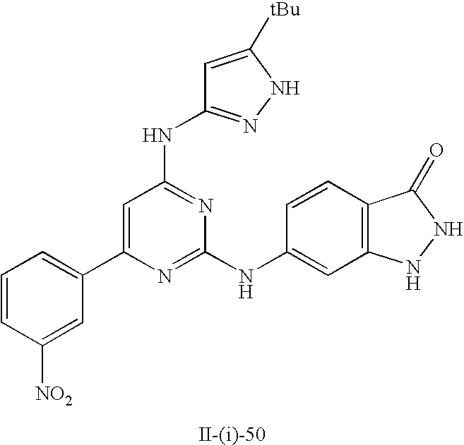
C1=C(C2=CC=CC([NO2])=C2)N=C(NC2=CC3=C(C=C2)C(=O)NN3)N=C1NC1=NNC([tBu])=C1
